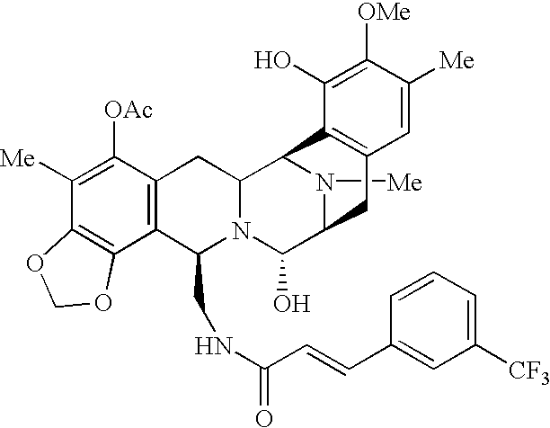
C1([Me])=C([OAc])C2=C(C3=C1OCO3)C(CNC(=O)C=CC1=CC([CF3])=CC=C1)N1C(C2)C2N([Me])C(C1O)CC1=C2C(O)=C([OMe])C([Me])=C1
